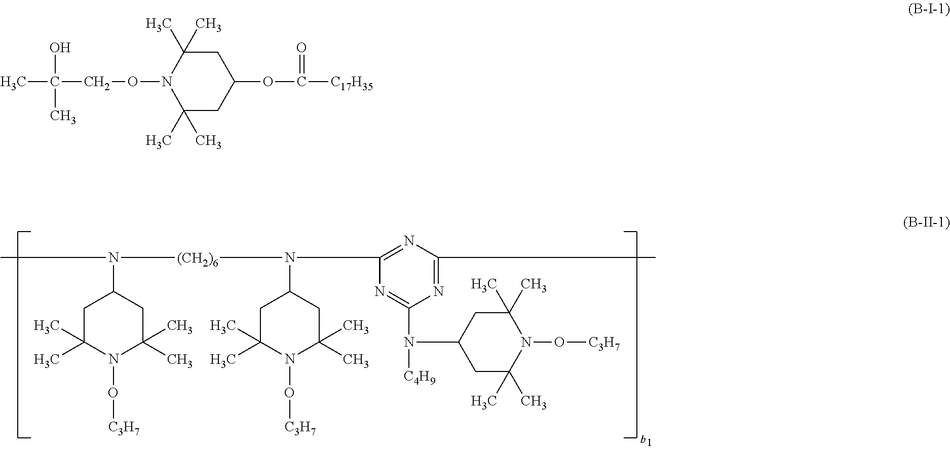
CN(C1CC(C)(C)N(O[C3H7])C(C)(C)C1)[(CH2)6]N(C1CC(C)(C)N(O[C3H7])C(C)(C)C1)C1=NC(C)=NC(N([C4H9])C2CC(C)(C)N(O[C3H7])C(C)(C)C2)=N1.CC(O)(C)CON1C(C)(C)CC(OC(=O)[C17H35])CC1(C)C
